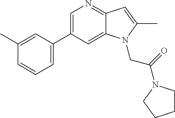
C1(C2=CC=CC(C)=C2)=CN=C2C(=C1)N(CC(=O)N1CCCC1)C(C)=C2
